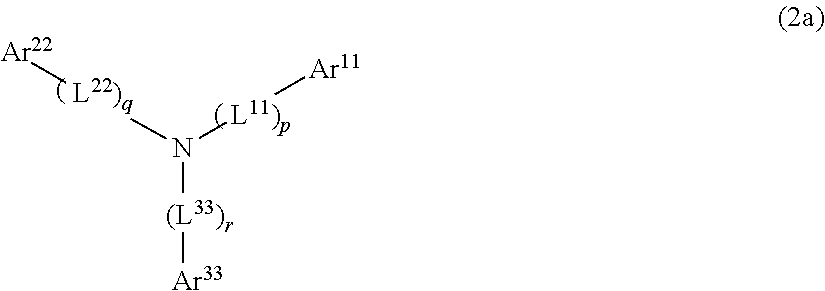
N([(L33)r][Ar33])([L11)p][Ar11])[L22)q][Ar22]
